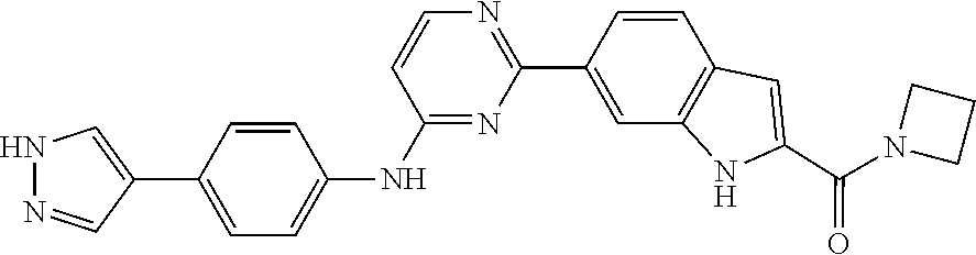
C1=CC(NC2=NC(C3=CC4=C(C=C3)C=C(C(N3CCC3)=O)N4)=NC=C2)=CC=C1C1=CNN=C1
